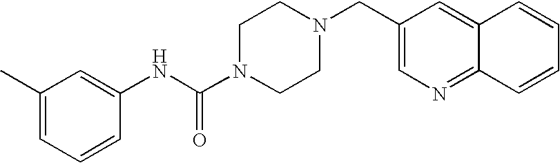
C1(CN2CCN(C(NC3=CC(C)=CC=C3)=O)CC2)=CN=C2C(=C1)C=CC=C2
